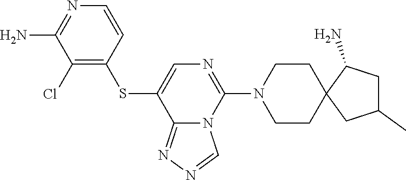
C1CN(C2=NC=C(SC3=C(Cl)C(N)=NC=C3)C3=NN=CN23)CCC12C(N)CC(C)C2
